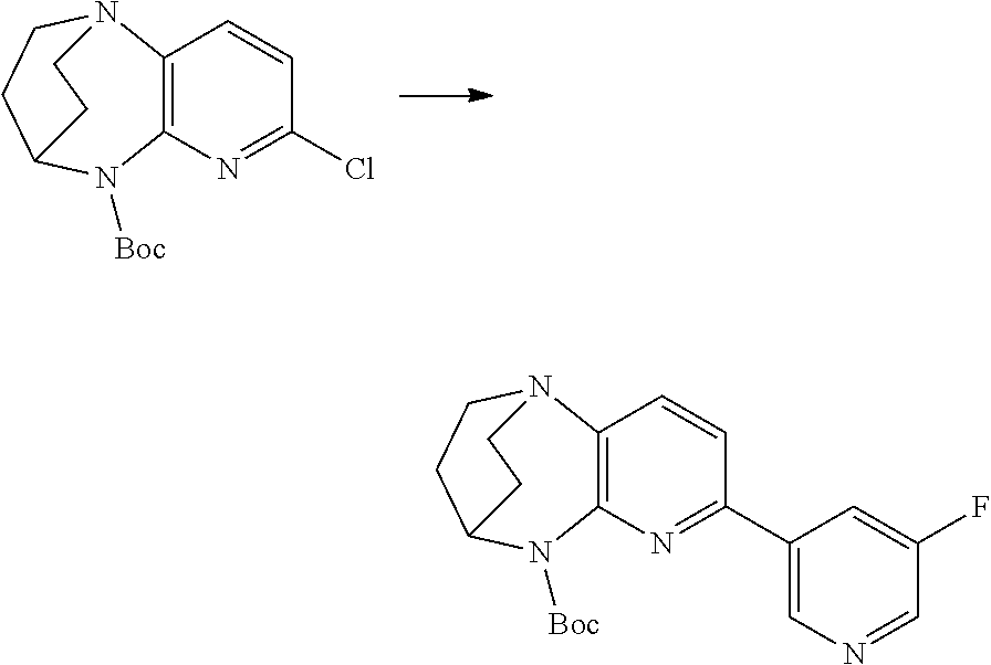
C1=CC2=C(N=C1Cl)N([Boc])C1CCN2CC1.C1=CC2=C(N=C1C1=CN=CC(F)=C1)N([Boc])C1CCN2CC1
